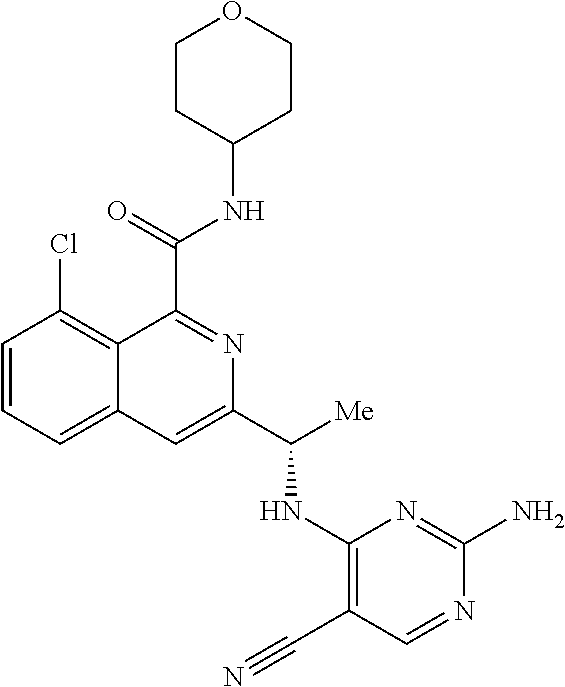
ClC1=C2C(=CC=C1)C=C(C([Me])NC1=C(C#N)C=NC(N)=N1)N=C2C(=O)NC1CCOCC1
